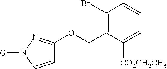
C1(Br)=C(COC2=NN([G])C=C2)C([CO2CH2CH3])=CC=C1
